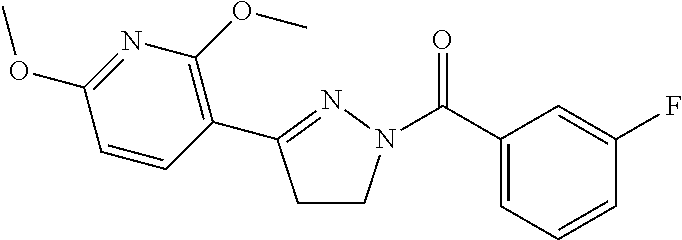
C1(C(=O)N2CCC(C3=C(OC)N=C(OC)C=C3)=N2)=CC=CC(F)=C1
